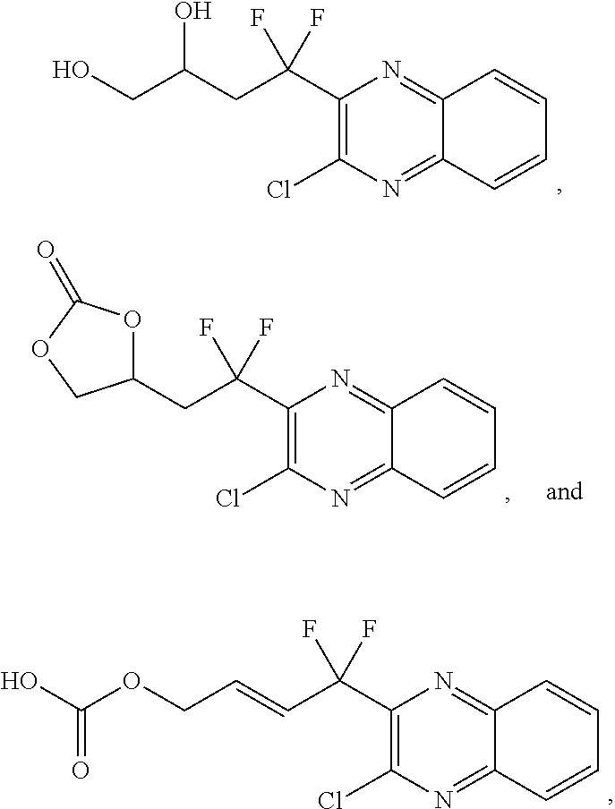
C(CC(F)(F)C1=C(Cl)N=C2C(=N1)C=CC=C2)(CO)O.C1(CC(F)(F)C2=C(Cl)N=C3C(=N2)C=CC=C3)OC(=O)OC1.C(=CC(F)(F)C1=C(Cl)N=C2C(=N1)C=CC=C2)COC(=O)O
